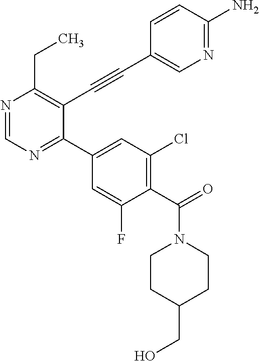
N1=CN=C(C2=CC(Cl)=C(C(N3CCC(CO)CC3)=O)C(F)=C2)C(C#CC2=CN=C(N)C=C2)=C1CC
